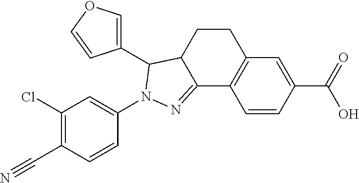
C1=CC(C(O)=O)=CC2=C1C1=NN(C3=CC(Cl)=C(C#N)C=C3)C(C3=COC=C3)C1CC2
